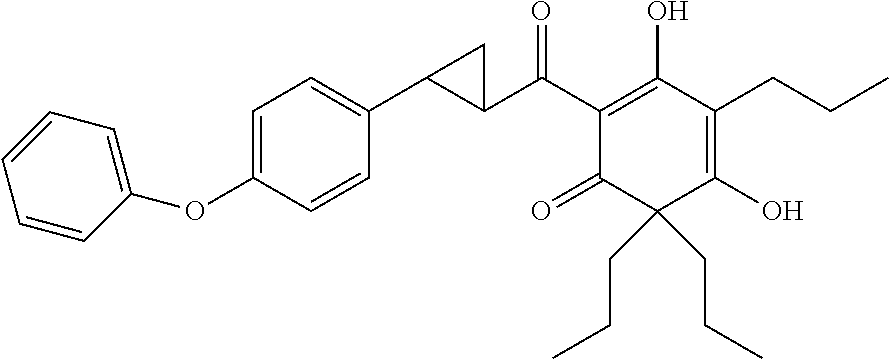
C1=C(OC2=CC=CC=C2)C=CC(C2C(C(C3=C(O)C(CCC)=C(O)C(CCC)(CCC)C3=O)=O)C2)=C1
